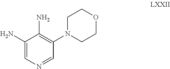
C1(N)=CN=CC(N2CCOCC2)=C1N
